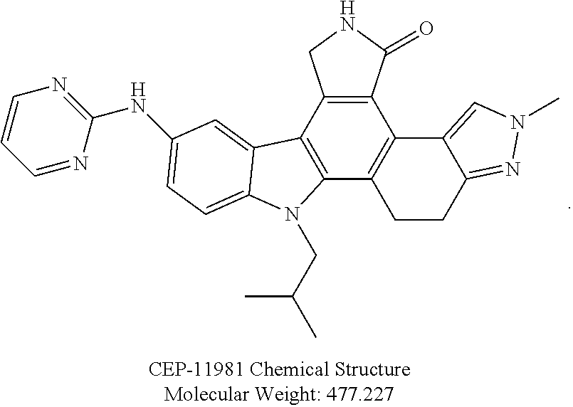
C1CC2=NN(C)C=C2C2=C1C1=C(C3=C2C(=O)NC3)C2=CC(NC3=NC=CC=N3)=CC=C2N1CC(C)C
